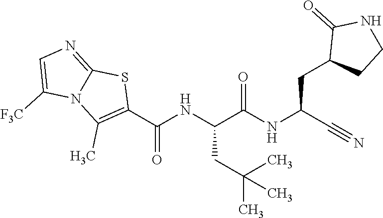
O=C(NC(C#N)CC1CCNC1=O)C(NC(C1=C(C)N2C(=NC=C2[F3C])S1)=O)CC(C)(C)C
